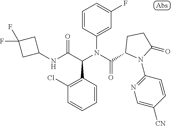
C1=CC(N(C(=O)C2N(C3=NC=C([CN])C=C3)C(=O)CC2)C(C(NC2CC(F)(F)C2)=O)C2=C(Cl)C=CC=C2)=CC(F)=C1
